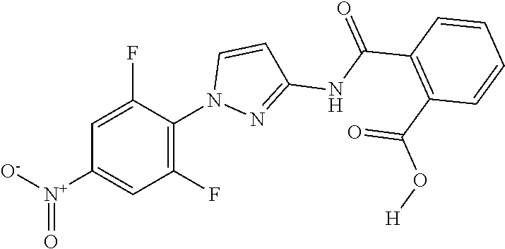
C1(N2C=CC(NC(C3=C(C(O[H])=O)C=CC=C3)=O)=N2)=C(F)C=C([N+]([O-])=O)C=C1F
